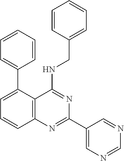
C1(C2=CC=CC3=C2C(NCC2=CC=CC=C2)=NC(C2=CN=CN=C2)=N3)=CC=CC=C1
